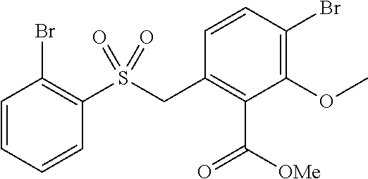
C1=CC(Br)=C(OC)C(C([OMe])=O)=C1CS(C1=C(Br)C=CC=C1)(=O)=O
